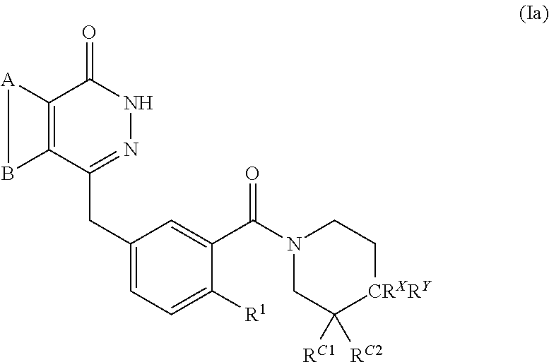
C12=C(C(CC3=CC=C([R1])C(C(N4CC([RC2])([RC1])[CRXRY]CC4)=O)=C3)=NNC1=O)B[A]2
